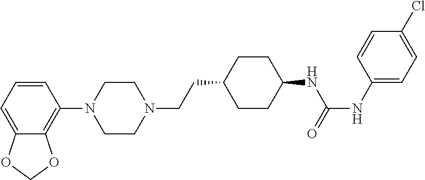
C1=CC=C2C(=C1N1CCN(CCC3CCC(NC(NC4=CC=C(Cl)C=C4)=O)CC3)CC1)OCO2
